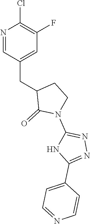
N1=CC(CC2C(=O)N(C3=NN=C(C4=CC=NC=C4)N3)CC2)=CC(F)=C1Cl
